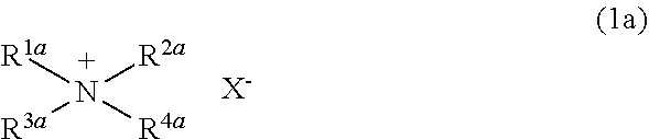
[R1a]N([R2a])([R3a])[R4a].[X-]
